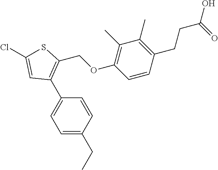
C1=C(CC)C=CC(C2=C(COC3=C(C)C(C)=C(CCC(O)=O)C=C3)SC(Cl)=C2)=C1
